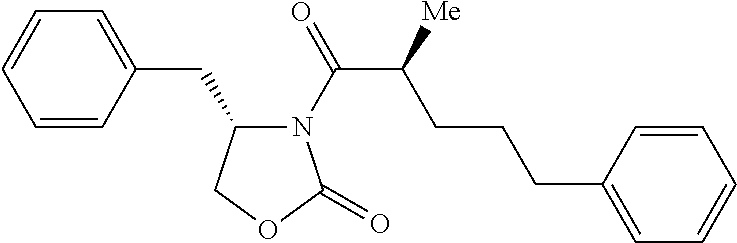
N1(C(C(CCCC2=CC=CC=C2)[Me])=O)C(CC2=CC=CC=C2)COC1=O
